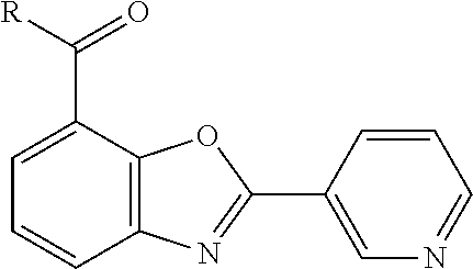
C1=CC(C2=NC3=C(O2)C(C(=O)[R])=CC=C3)=CN=C1
